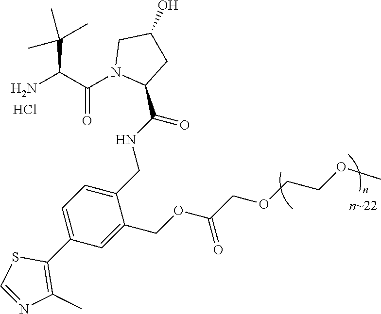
NC(C(N1C(C(NCC2=CC=C(C3=C(C)N=CS3)C=C2COC(COCCOC)=O)=O)CC(O)C1)=O)C(C)(C)C.Cl
